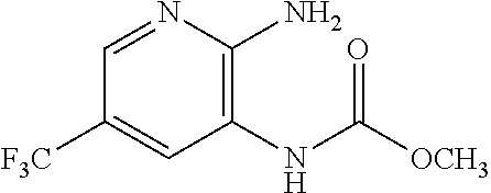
C1=NC(N)=C(NC([OCH3])=O)C=C1[F3C]
